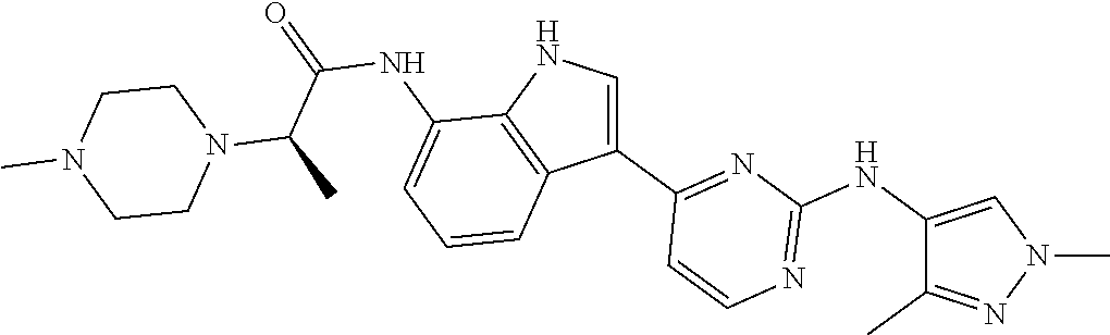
N1=C(NC2=CN(C)N=C2C)N=C(C2=CNC3=C2C=CC=C3NC(=O)C(C)N2CCN(C)CC2)C=C1
